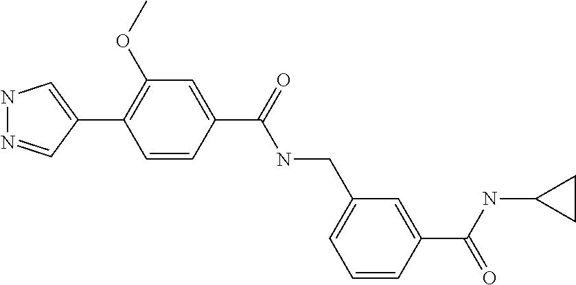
N1N=CC(C2=C(OC)C=C(C(=O)NCC3=CC=CC(C(=O)NC4CC4)=C3)C=C2)=C1
